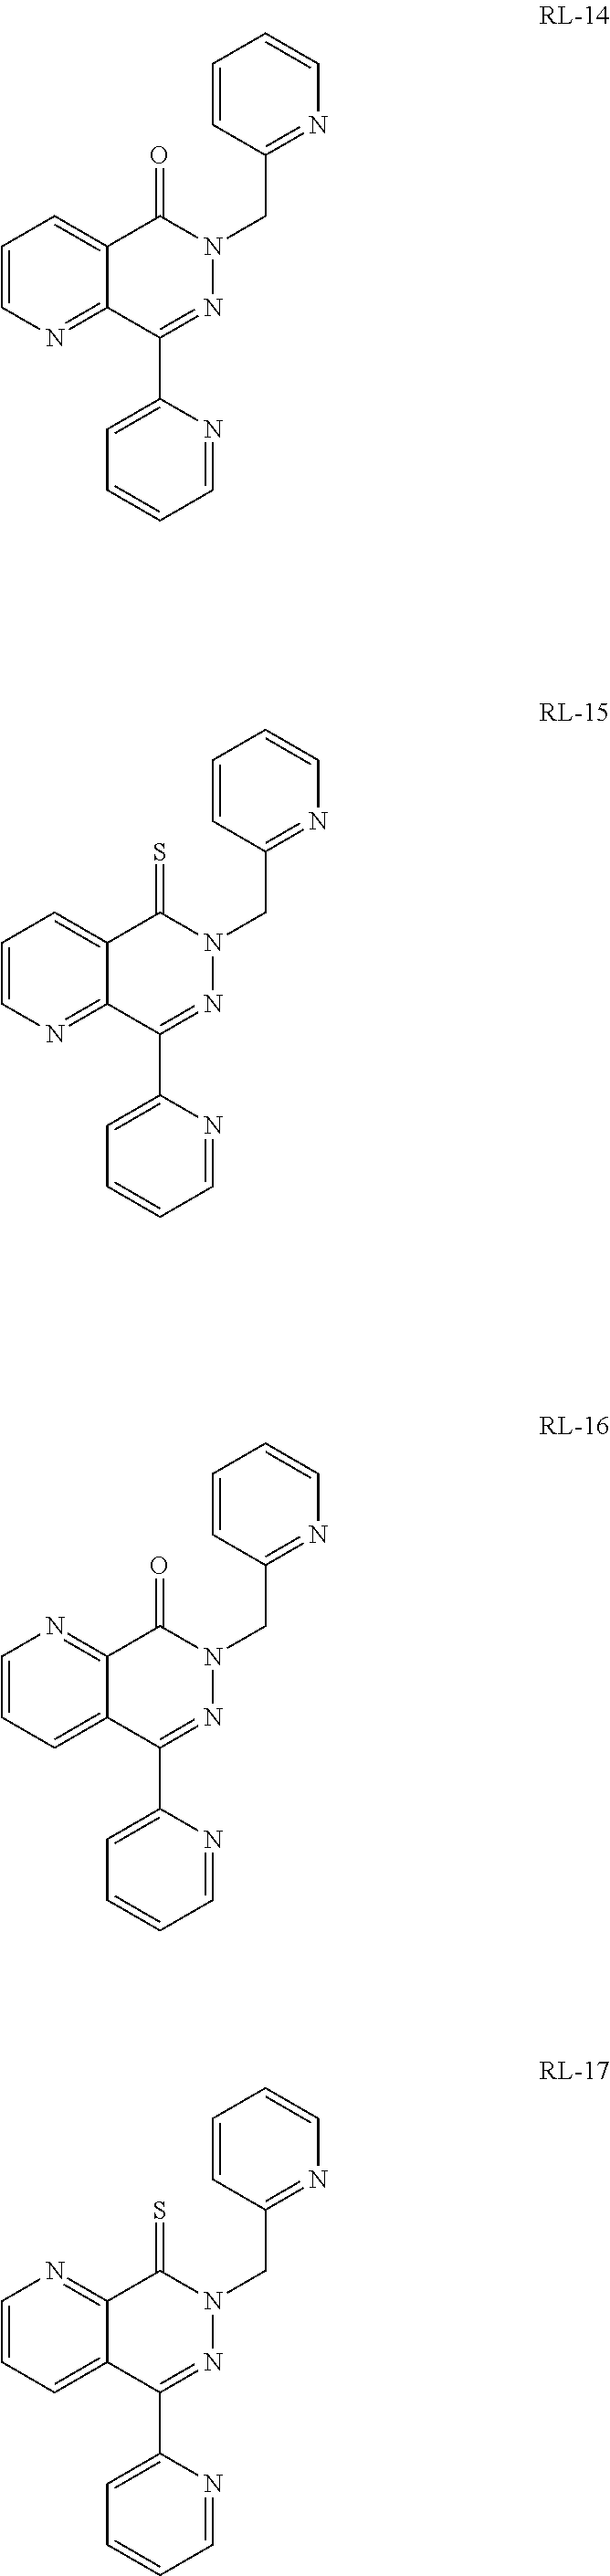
C1=C(C2=NN(CC3=NC=CC=C3)C(=O)C3=CC=CN=C23)N=CC=C1.C1=C(C2=NN(CC3=NC=CC=C3)C(=S)C3=CC=CN=C23)N=CC=C1.C1=C(C2=NN(CC3=NC=CC=C3)C(=O)C3=NC=CC=C23)N=CC=C1.C1=C(C2=NN(CC3=NC=CC=C3)C(=S)C3=NC=CC=C23)N=CC=C1
